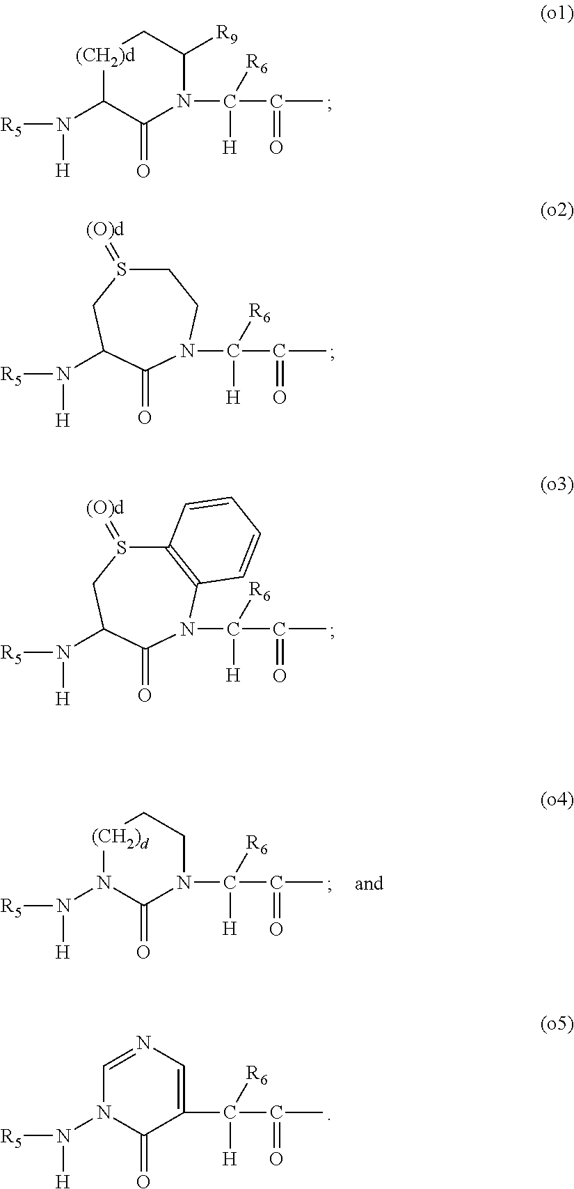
[(CH2)d]1C(N([H])[R5])C(=O)N(C([H])([R6])C(C)=O)C([R9])C1.C([H])([R6])(C(C)=O)N1C(=O)C(N([R5])[H])CS(=[(O)d])CC1.C([H])([R6])(C(C)=O)N1C(=O)C(N([R5])[H])CS(=[(O)d])C2=C1C=CC=C2.C([H])([R6])(C(C)=O)N1CC[(CH2)d]N(N([R5])[H])C1=O.C([H])([R6])(C(C)=O)C1=CN=CN(N([R5])[H])C1=O
